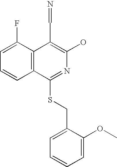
C1=C(F)C2=C(C=C1)C(SCC1=CC=CC=C1OC)=NC(O)=C2C=N
